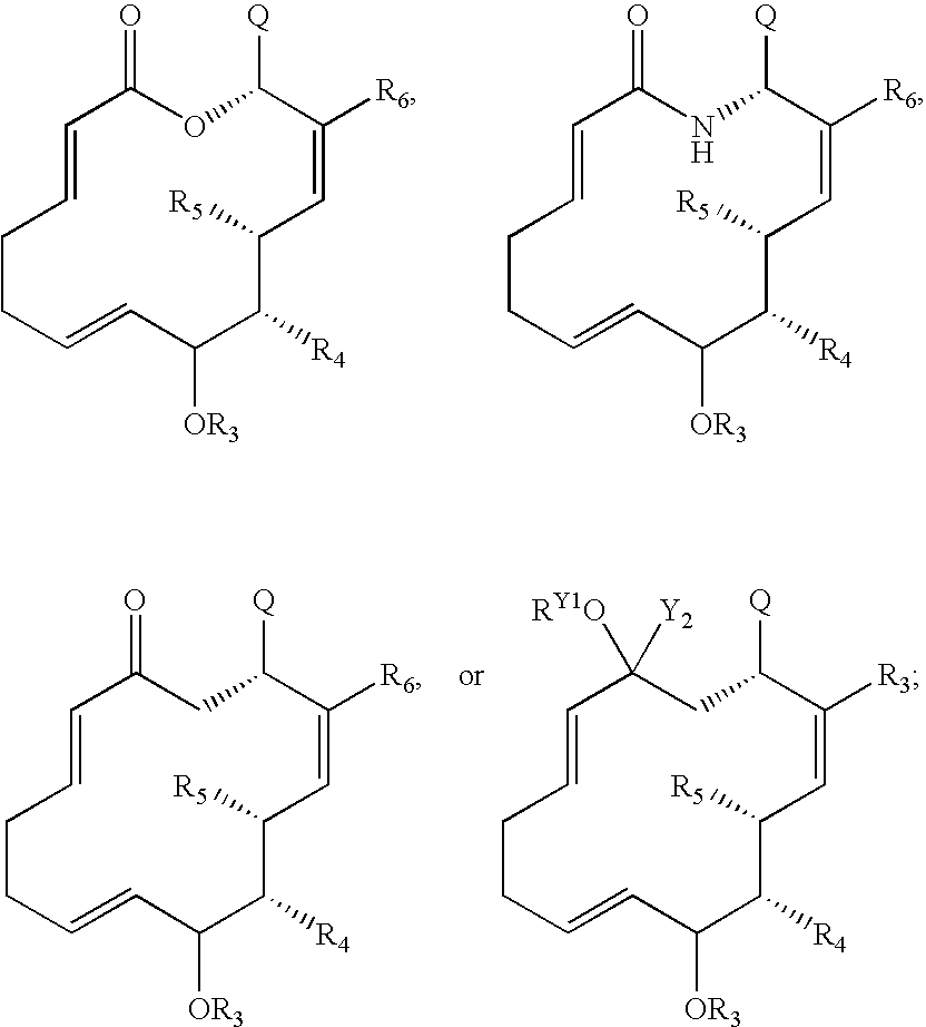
C1=CCCC=CC([OR3])C([R4])C([R5])C=C([R6])C([Q])OC1=O.C1=CCCC=CC([OR3])C([R4])C([R5])C=C([R6])C([Q])NC1=O.C1=CCCC=CC([OR3])C([R4])C([R5])C=C([R6])C([Q])CC1=O.C1=CCCC=CC([OR3])C([R4])C([R5])C=C([R3])C([Q])CC1([RY1O])[Y2]
